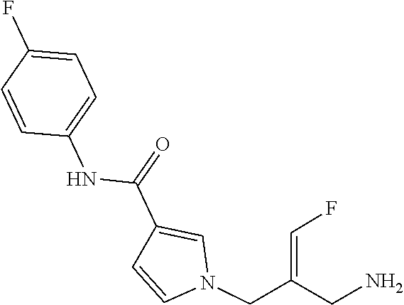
C1=CN(CC(=CF)CN)C=C1C(=O)NC1=CC=C(F)C=C1
